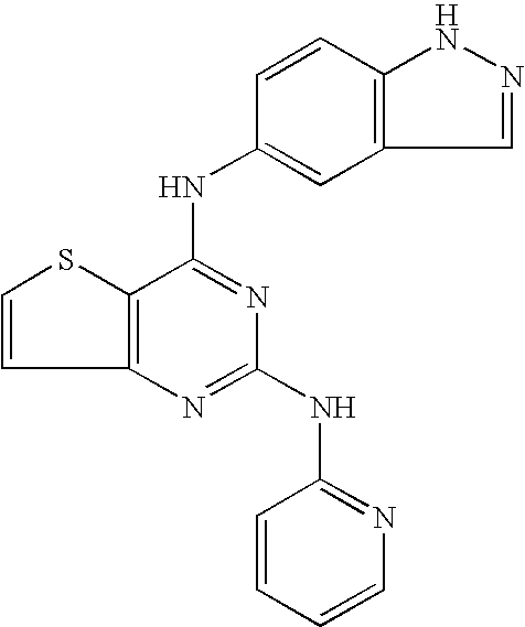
C12=C(C(NC3=CC4=C(C=C3)NN=C4)=NC(NC3=NC=CC=C3)=N1)SC=C2
